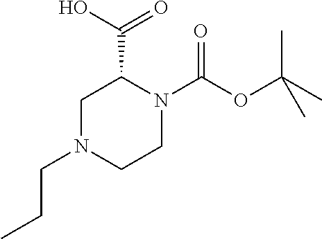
C1N(CCC)CCN(C(OC(C)(C)C)=O)C1C(O)=O
